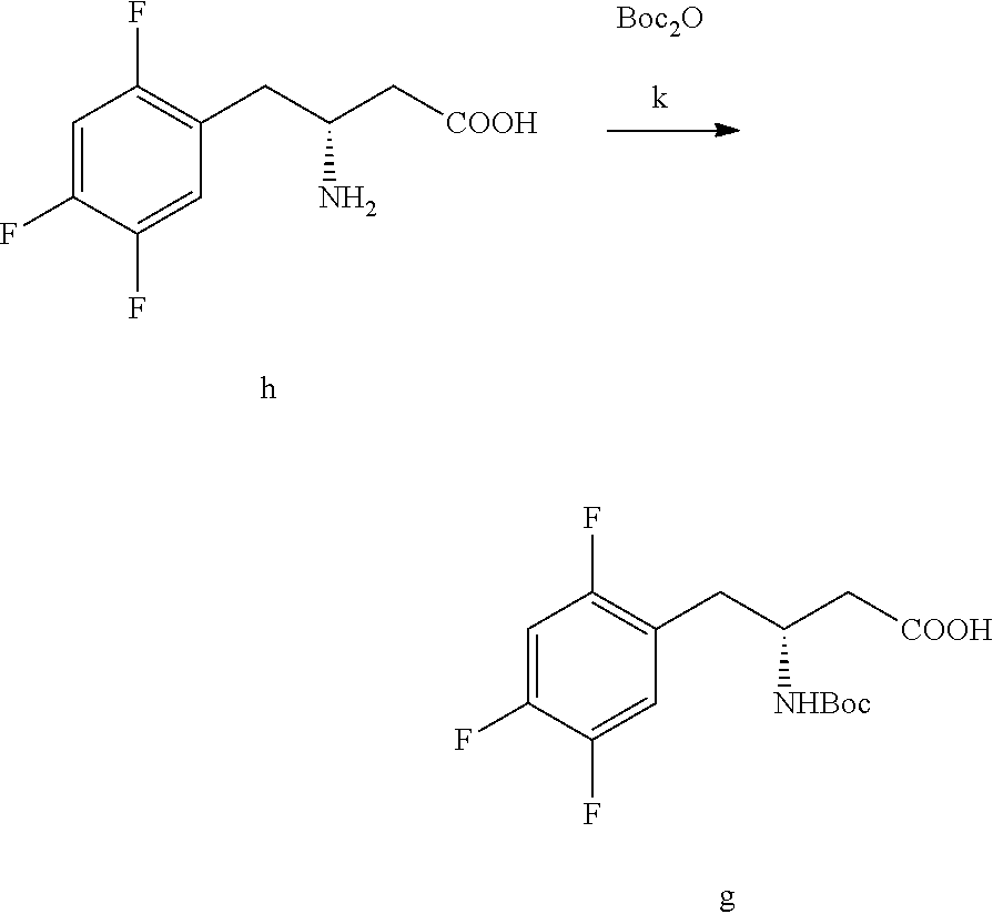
C1=C(F)C(F)=CC(CC(C[COOH])N)=C1F.[Boc2O].C1=C(F)C(F)=CC(CC(C[COOH])[NHBoc])=C1F
